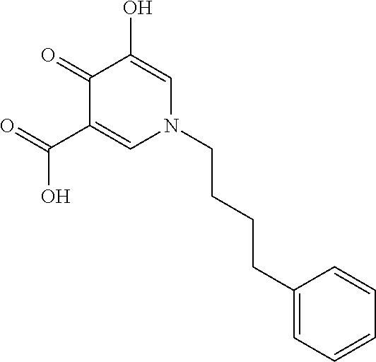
O=C(C1=CN(CCCCC2=CC=CC=C2)C=C(O)C1=O)O
